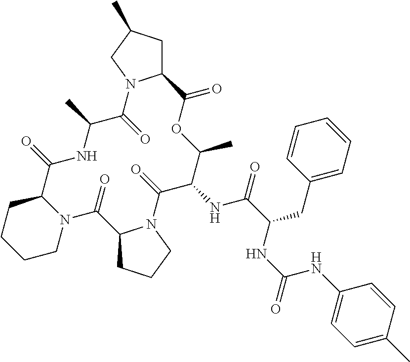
C12CCCN1C(=O)C(NC(=O)C(CC1=CC=CC=C1)NC(NC1=CC=C(C)C=C1)=O)C(C)OC(=O)C1CC(C)CN1C(=O)C(C)NC(=O)C1N(C2=O)CCCC1
